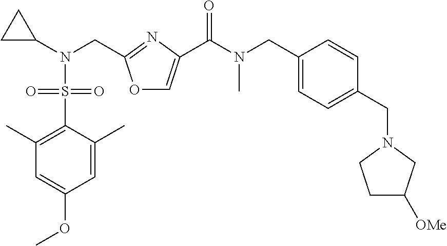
O1C=C(C(N(C)CC2=CC=C(CN3CCC([OMe])C3)C=C2)=O)N=C1CN(C1CC1)S(C1=C(C)C=C(OC)C=C1C)(=O)=O
